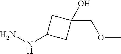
NNC1CC(COC)(O)C1
